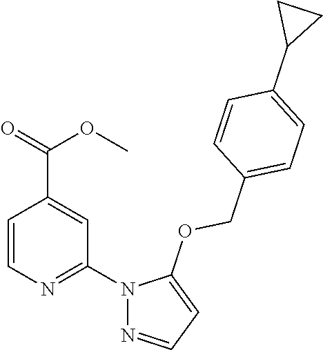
C1=CN=C(N2N=CC=C2OCC2=CC=C(C3CC3)C=C2)C=C1C(=O)OC
